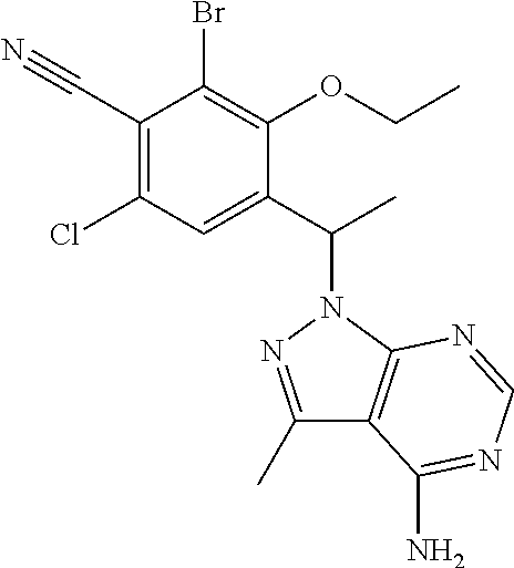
C1(C#N)=C(Cl)C=C(C(N2N=C(C)C3=C2N=CN=C3N)C)C(OCC)=C1Br
